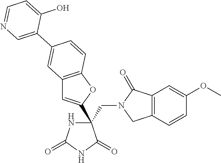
C(C1(C2=CC3=C(O2)C=CC(C2=CN=CC=C2O)=C3)NC(=O)NC1=O)N1CC2=C(C1=O)C=C(OC)C=C2
